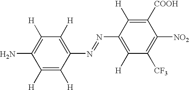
C1([H])=C([H])C(N=NC2=C([H])C([CF3])=C([NO2])C([COOH])=C2[H])=C([H])C([H])=C1N
